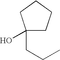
C1(O)(CCC)CCCC1
